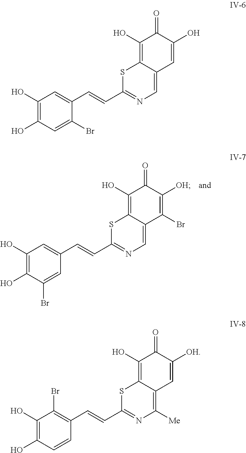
C1(O)=C(O)C(Br)=CC(C=CC2=NC=C3C(=C(O)C(=O)C([OH])=C3Br)S2)=C1.C1(O)=C(O)C=C(Br)C(C=CC2=NC=C3C(=C(O)C(=O)C(O)=C3)S2)=C1.C1(O)=C(O)C=CC(C=CC2=NC([Me])=C3C(=C(O)C(=O)C([OH])=C3)S2)=C1Br
